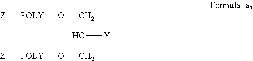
O(CC([Y])CO[POLY][Z])[POLY][Z]
